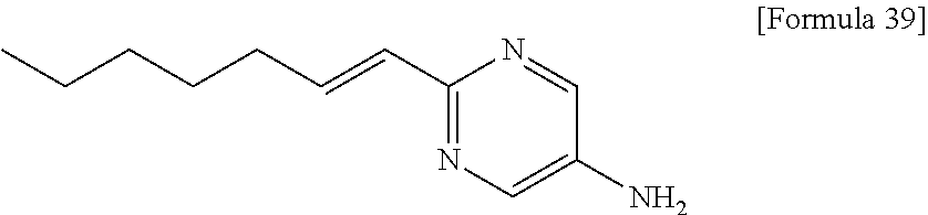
C1(C=CCCCCC)=NC=C(N)C=N1
